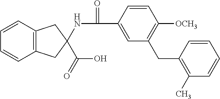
C1=CC2=C(C=C1)CC(NC(=O)C1=CC(CC3=C(C)C=CC=C3)=C([OCH3])C=C1)(C(O)=O)C2
